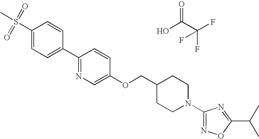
S(C1=CC=C(C2=NC=C(OCC3CCN(C4=NOC(C(C)C)=N4)CC3)C=C2)C=C1)(C)(=O)=O.OC(C(F)(F)F)=O
